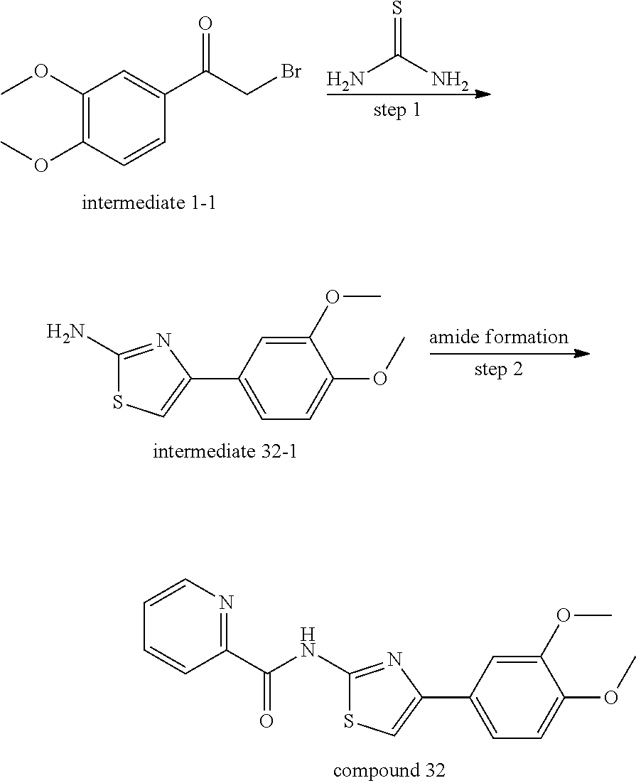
C1(OC)=CC(C2=CSC(N)=N2)=CC=C1OC.C1(OC)=CC(C2=CSC(NC(C3=NC=CC=C3)=O)=N2)=CC=C1OC.NC(N)=S.C1(OC)=C(OC)C=CC(C(CBr)=O)=C1
